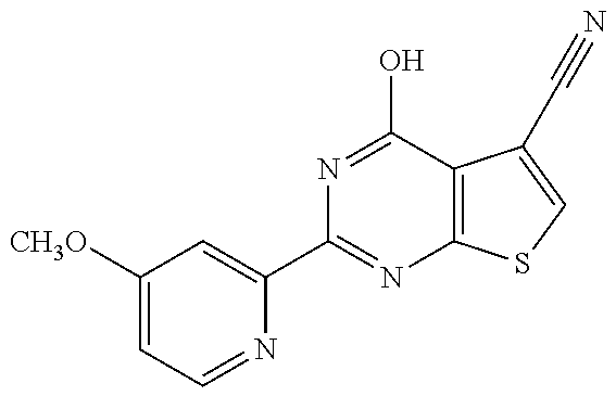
N1=C(O)C2=C(N=C1C1=CC([CH3O])=CC=N1)SC=C2C#N
